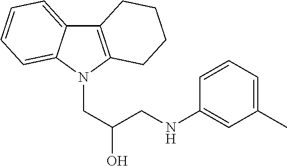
C12=C(N(CC(O)CNC3=CC(C)=CC=C3)C3=CC=CC=C13)CCCC2
